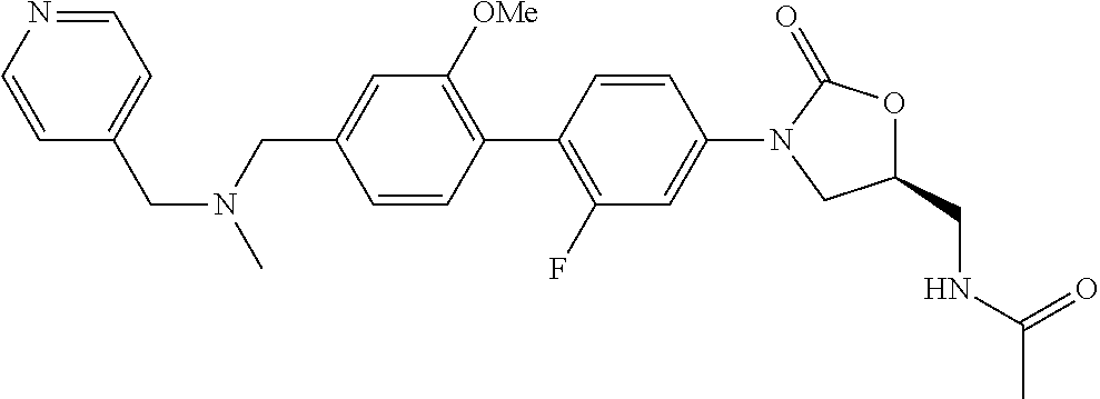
C(C1=CC([OMe])=C(C2=C(F)C=C(N3CC(CNC(C)=O)OC3=O)C=C2)C=C1)N(C)CC1=CC=NC=C1
